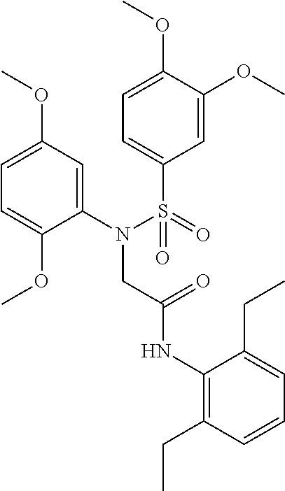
C1(N(S(=O)(C2=CC=C(OC)C(OC)=C2)=O)CC(NC2=C(CC)C=CC=C2CC)=O)=CC(OC)=CC=C1OC
